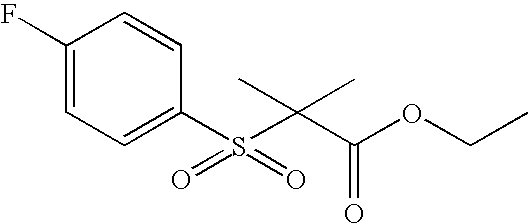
C1(F)=CC=C(S(=O)(C(C(OCC)=O)(C)C)=O)C=C1
